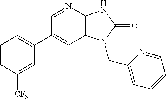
C1(C2=CC=CC([CF3])=C2)=CC2=C(N=C1)NC(=O)N2CC1=CC=CC=N1
